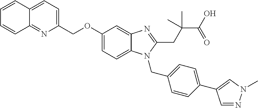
C1(COC2=CC=C3C(=C2)N=C(CC(C)(C(=O)O)C)N3CC2=CC=C(C3=CN(C)N=C3)C=C2)=CC=C2C(=N1)C=CC=C2
